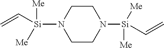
N1([Si]([Me])([Me])C=C)CCN([Si](C=C)([Me])[Me])CC1
